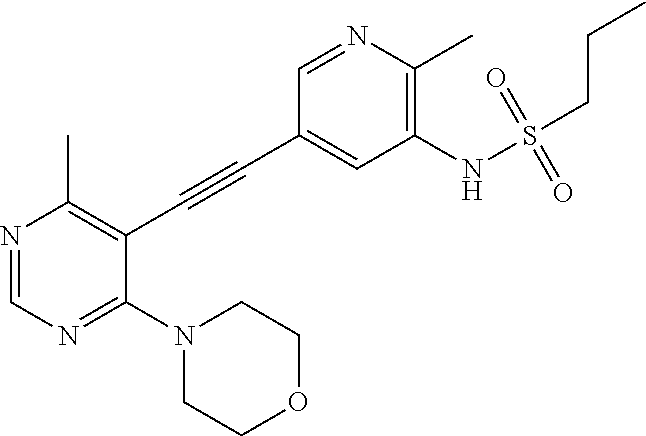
N1=CN=C(N2CCOCC2)C(C#CC2=CC(NS(CCC)(=O)=O)=C(C)N=C2)=C1C
